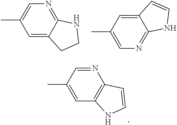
C12=C(C=C(C)C=N1)NC=C2.C12=NC=C(C)C=C1CCN2.C12=NC=C(C)C=C1C=CN2
